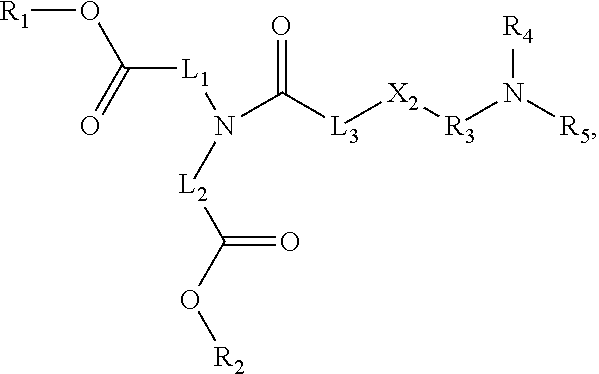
N(C([L3][X2][R3]N([R5])[R4])=O)([L1]C(=O)O[R1])[L2]C(O[R2])=O
